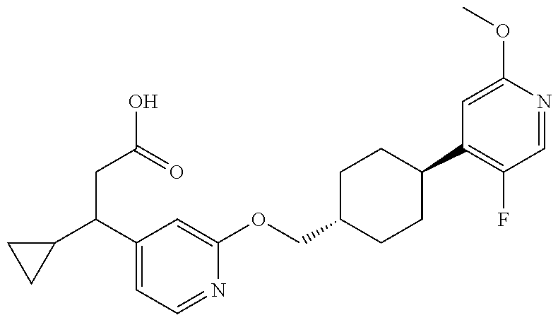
C1(C(C2=CC=NC(OCC3CCC(C4=C(F)C=NC(OC)=C4)CC3)=C2)CC(O)=O)CC1
